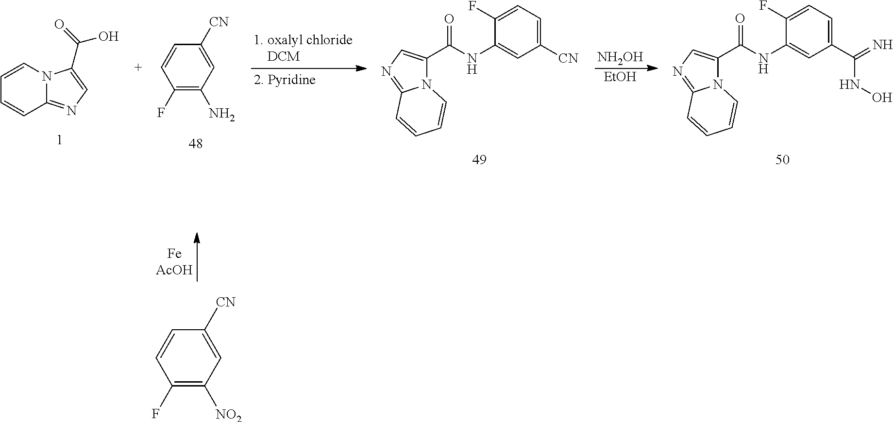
N12C(C(NC3=CC([CN])=CC=C3F)=O)=CN=C1C=CC=C2.[NH2OH].[EtOH].N12C(C(NC3=CC(C(=N)NO)=CC=C3F)=O)=CN=C1C=CC=C2.C1=CN2C(=NC=C2C(O)=O)C=C1.C1(F)=C(N)C=C([CN])C=C1.C1(F)=C([NO2])C=C([CN])C=C1
